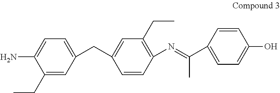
C1=C(CC2=CC(CC)=C(N=C(C3=CC=C(O)C=C3)C)C=C2)C=C(CC)C(N)=C1
